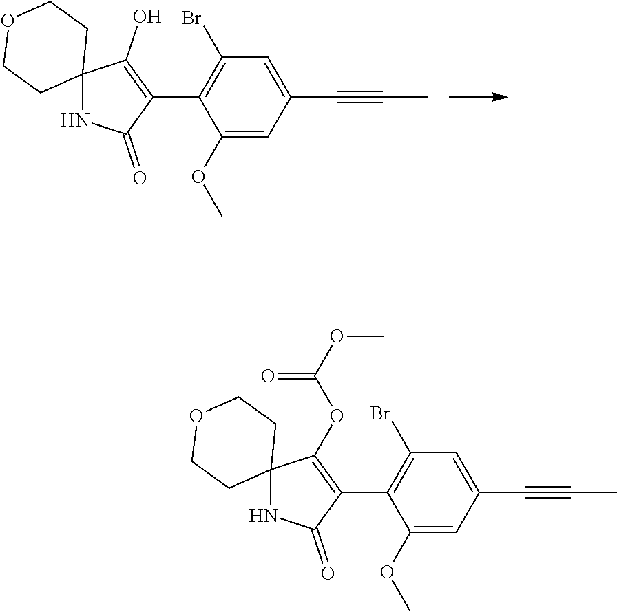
C1(OC)=CC(C#CC)=CC(Br)=C1C1=C(O)C2(NC1=O)CCOCC2.C1(OC)=CC(C#CC)=CC(Br)=C1C1=C(OC(OC)=O)C2(NC1=O)CCOCC2
